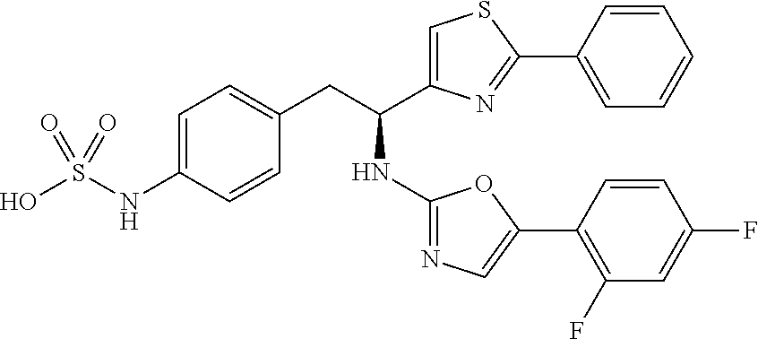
C1=C(C(CC2=CC=C(NS(O)(=O)=O)C=C2)NC2=NC=C(C3=C(F)C=C(F)C=C3)O2)N=C(C2=CC=CC=C2)S1
